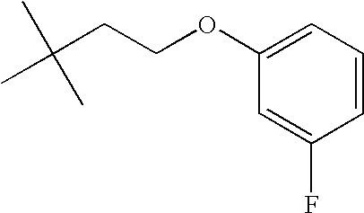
C1=CC=C(OCCC(C)(C)C)C=C1F
